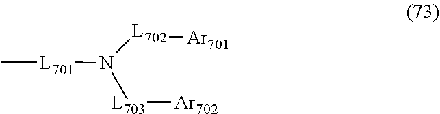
[L701](N([L702][Ar701])[L703][Ar702])C
